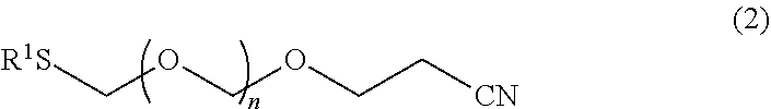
C(OCOCC[CN])[R1S]
